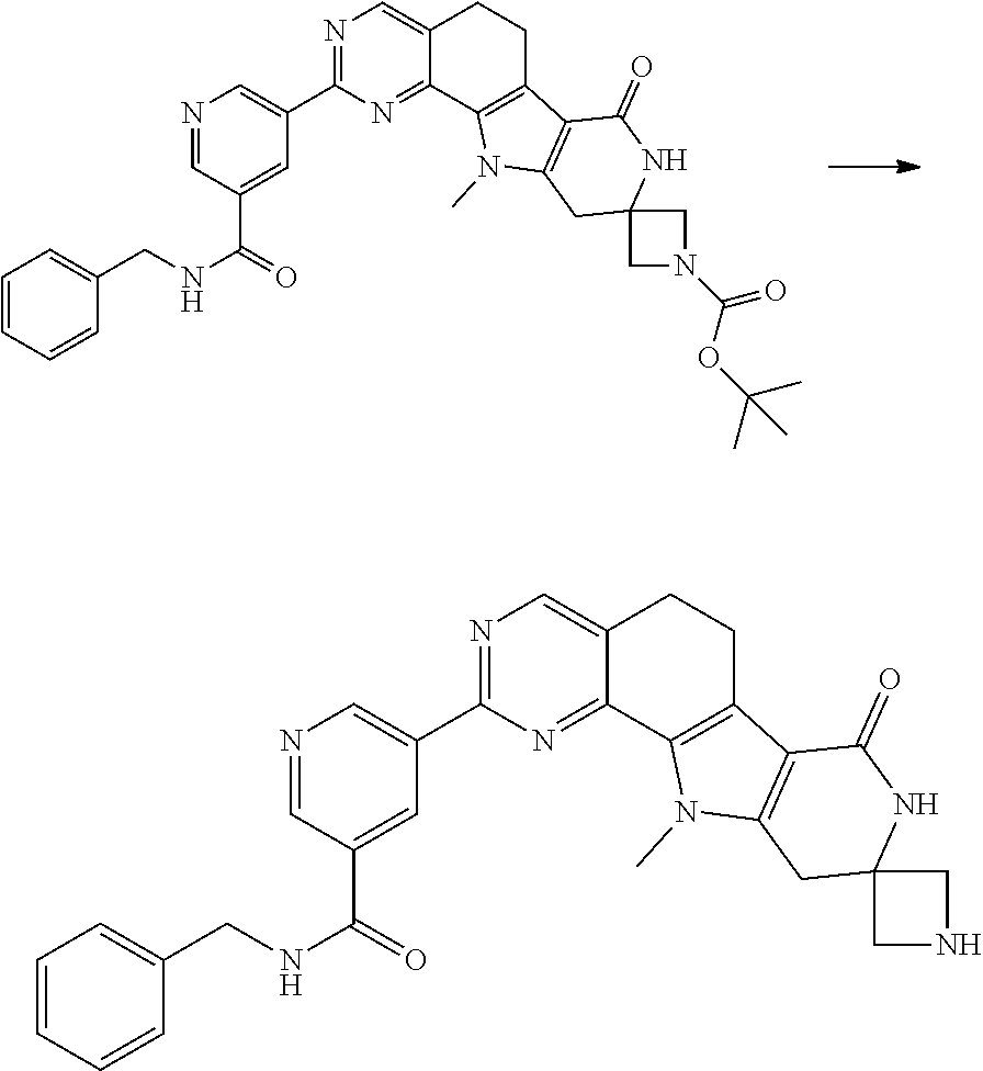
N1=CC(C(NCC2=CC=CC=C2)=O)=CC(C2=NC=C3C(=N2)C2=C(CC3)C3=C(N2C)CC2(NC3=O)CN(C(OC(C)(C)C)=O)C2)=C1.N1=CC(C(NCC2=CC=CC=C2)=O)=CC(C2=NC=C3C(=N2)C2=C(CC3)C3=C(N2C)CC2(NC3=O)CNC2)=C1
